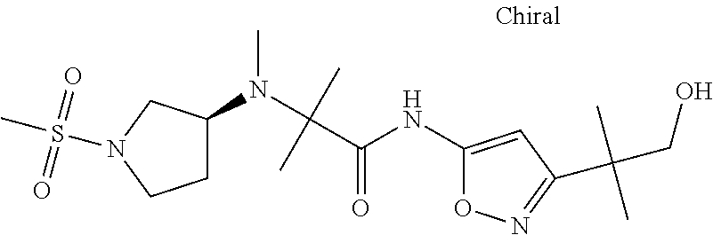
C1(N(C(C(NC2=CC(C(CO)(C)C)=NO2)=O)(C)C)C)CCN(S(C)(=O)=O)C1
